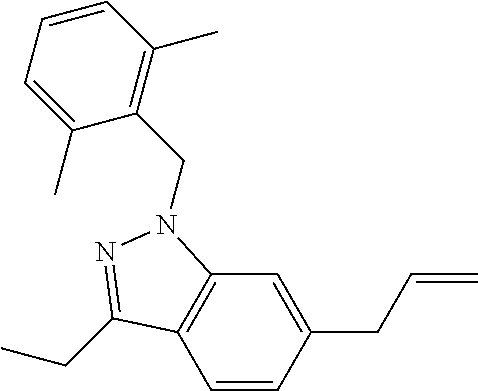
C1=CC(CC=C)=CC2=C1C(CC)=NN2CC1=C(C)C=CC=C1C
